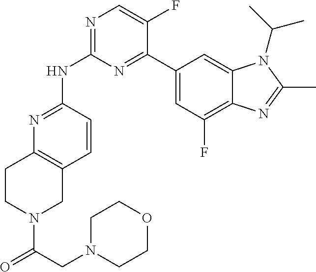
N1=C(NC2=NC=C(F)C(C3=CC(F)=C4C(=C3)N(C(C)C)C(C)=N4)=N2)C=CC2=C1CCN(C(=O)CN1CCOCC1)C2
